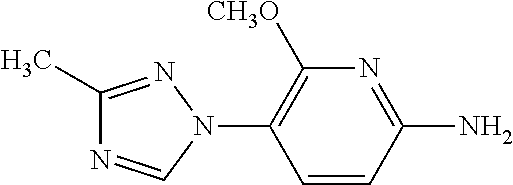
N1(C2=C([CH3O])N=C(N)C=C2)N=C(C)N=C1
